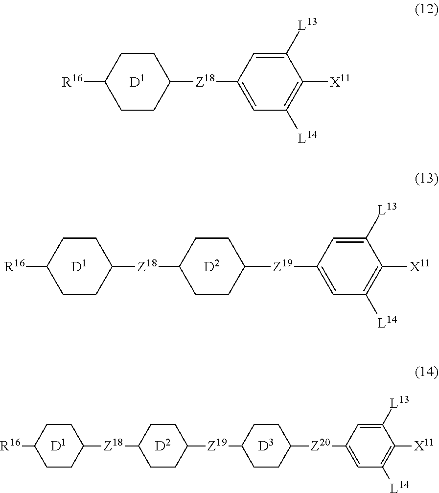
C1([R16])CCC([Z18]C2CCC([Z19]C3CCC([Z20]C4=CC([L14])=C([X11])C([L13])=C4)CC3)CC2)CC1.[D1].[D2].[D3].C1([R16])CCC([Z18]C2CCC([Z19]C3=CC([L14])=C([X11])C([L13])=C3)CC2)CC1.[D1].[D2].C1([R16])CCC([Z18]C2=CC([L14])=C([X11])C([L13])=C2)CC1.[D1]
